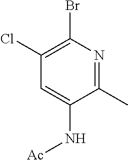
C1=C(N[Ac])C(C)=NC(Br)=C1Cl
